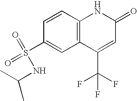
C1=CC2=C(C=C1S(=O)(=O)NC(C)C)C(C(F)(F)F)=CC(=O)N2
